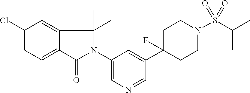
C1(Cl)=CC=C2C(=C1)C(C)(C)N(C1=CN=CC(C3(F)CCN(S(C(C)C)(=O)=O)CC3)=C1)C2=O
